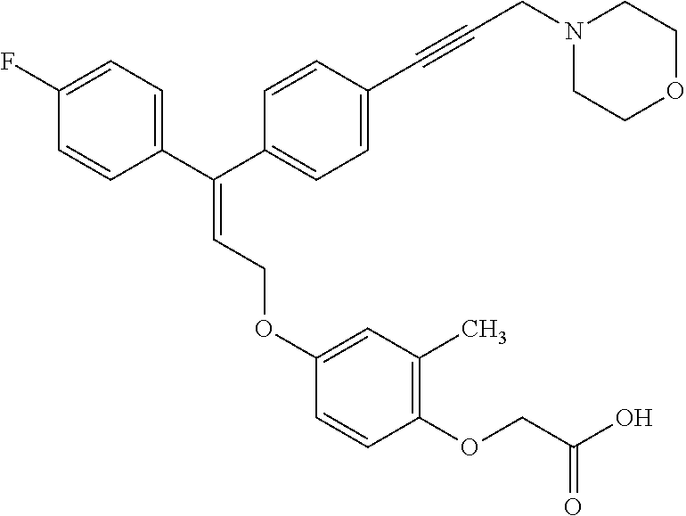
C1(C(C2=CC=C(C#CCN3CCOCC3)C=C2)=CCOC2=CC(C)=C(OCC(O)=O)C=C2)=CC=C(F)C=C1
